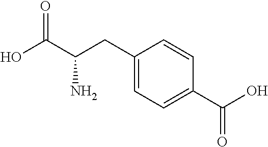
C1=CC(C(=O)O)=CC=C1CC(C(O)=O)N
